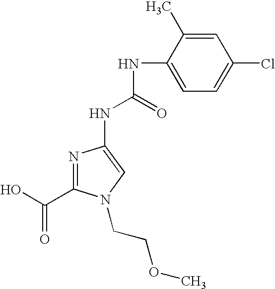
N1=C(C(O)=O)N(CCOC)C=C1NC(NC1=CC=C(Cl)C=C1C)=O
